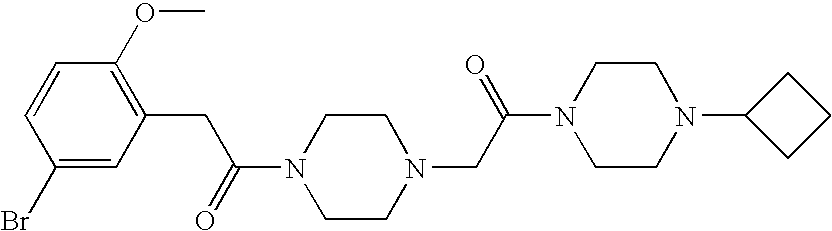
C(C(=O)N1CCN(CC(N2CCN(C3CCC3)CC2)=O)CC1)C1=C(OC)C=CC(Br)=C1
